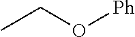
CCO[Ph]
